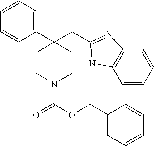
C(N1CCC(C2=CC=CC=C2)(CC2=NC3=C(N2)C=CC=C3)CC1)(=O)OCC1=CC=CC=C1
